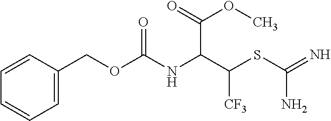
C1=C(COC(NC(C(SC(=N)N)[CF3])C(OC)=O)=O)C=CC=C1
